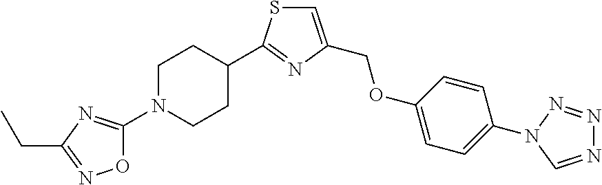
C1=CC(OCC2=CSC(C3CCN(C4=NC(CC)=NO4)CC3)=N2)=CC=C1N1N=NN=C1
